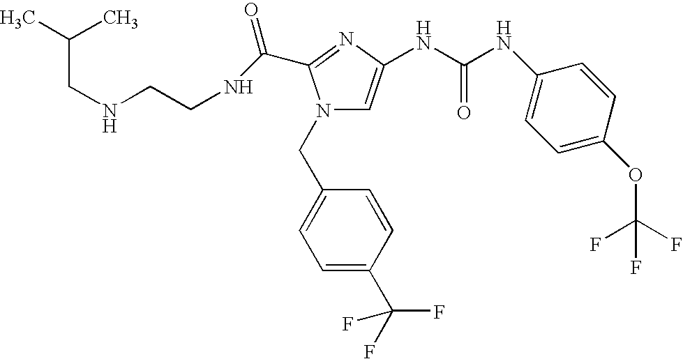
C(NCCNC(=O)C1=NC(NC(NC2=CC=C(OC(F)(F)F)C=C2)=O)=CN1CC1=CC=C(C(F)(F)F)C=C1)C(C)C
